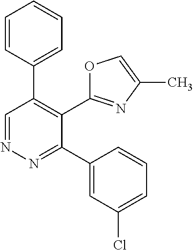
C1=CC(C2=C(C3=NC(C)=CO3)C(C3=CC(Cl)=CC=C3)=NN=C2)=CC=C1
